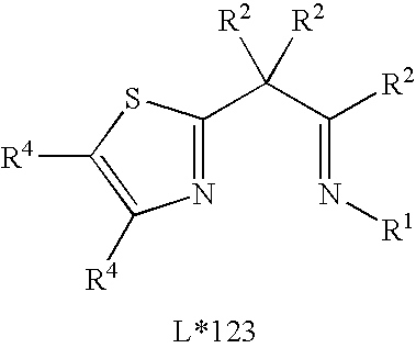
N(=C(C([R2])([R2])C1=NC([R4])=C([R4])S1)[R2])[R1]
